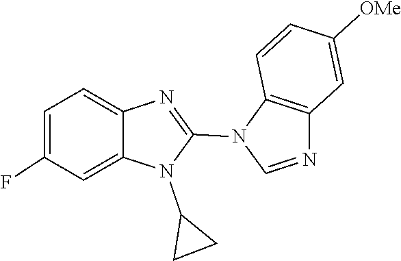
N1=C(N2C3=C(C=C([OMe])C=C3)N=C2)N(C2CC2)C2=CC(F)=CC=C12
